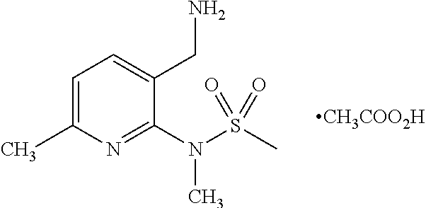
C1=C(C)N=C(N(S(C)(=O)=O)C)C(CN)=C1.[CH3COO2H]
